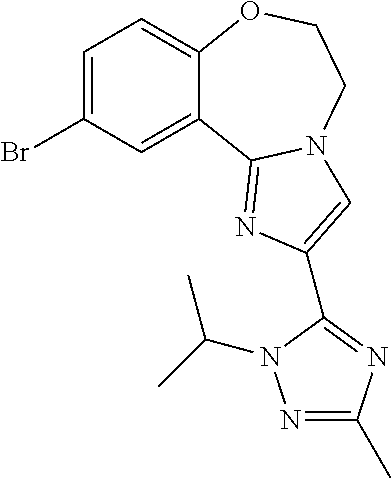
C12=CC=C(Br)C=C1C1=NC(C3=NC(C)=NN3C(C)C)=CN1CCO2
